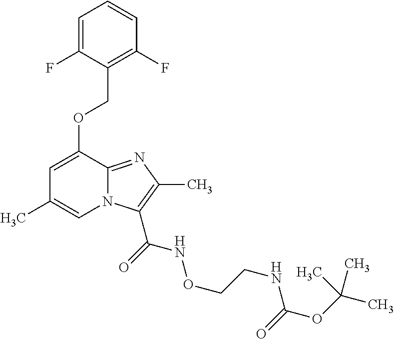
C1(F)=C(COC2=CC(C)=CN3C2=NC(C)=C3C(=O)NOCCNC(OC(C)(C)C)=O)C(F)=CC=C1
